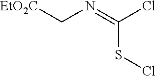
[EtO2C]CN=C(Cl)SCl
